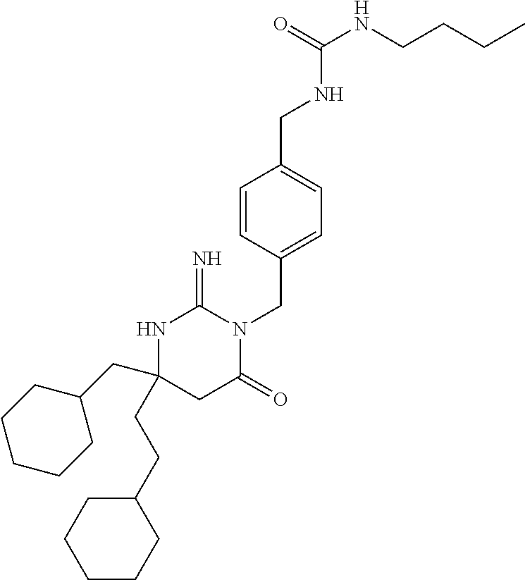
N1C(CC2CCCCC2)(CCC2CCCCC2)CC(=O)N(CC2=CC=C(CNC(NCCCC)=O)C=C2)C1=N
